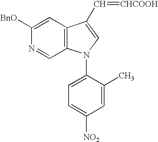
C1([BnO])=CC2=C(C=N1)N(C1=CC=C([NO2])C=C1C)C=C2C=[CHCOOH]
